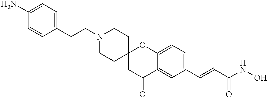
C1=CC(CCN2CCC3(CC2)CC(=O)C2=CC(C=CC(NO)=O)=CC=C2O3)=CC=C1N
